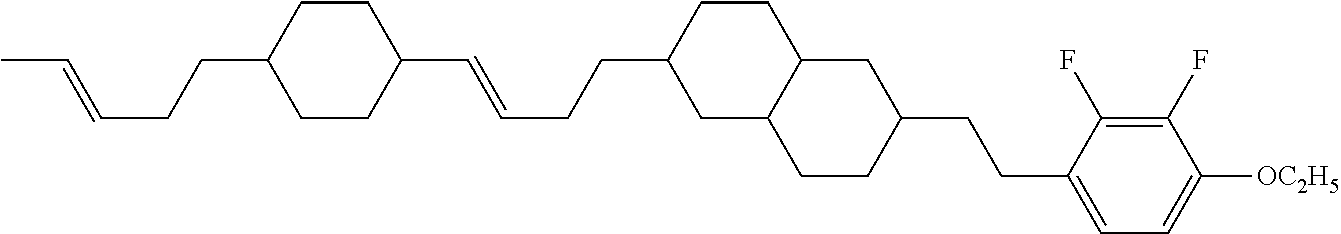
C(CC=CC1CCC(CCC=CC)CC1)C1CCC2CC(CCC3=CC=C([OC2H5])C(F)=C3F)CCC2C1
